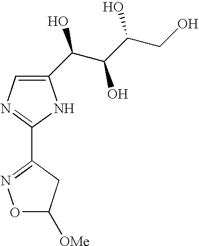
C1(C2=NOC([OMe])C2)=NC=C(C(C(C(CO)O)O)O)N1
